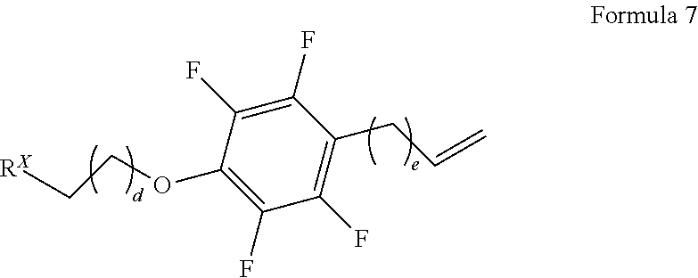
C1(F)=C(F)C(OCC[RX])=C(F)C(F)=C1CC=C
